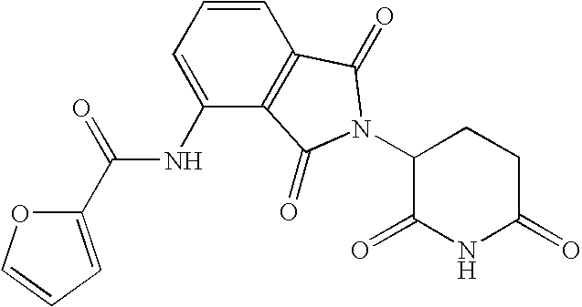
C1=CC2=C(C(NC(C3=CC=CO3)=O)=C1)C(=O)N(C1C(=O)NC(=O)CC1)C2=O
